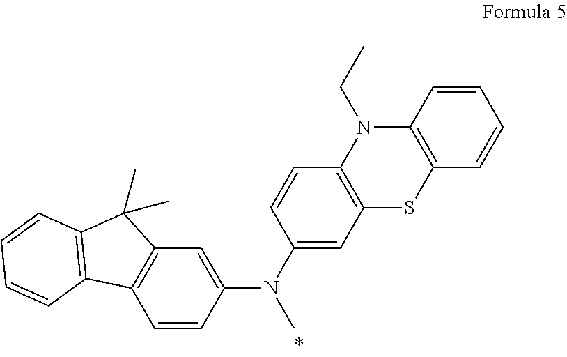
C1(N(C)C2=CC3=C(C=C2)C2=C(C3(C)C)C=CC=C2)=CC2=C(C=C1)N(CC)C1=C(S2)C=CC=C1
